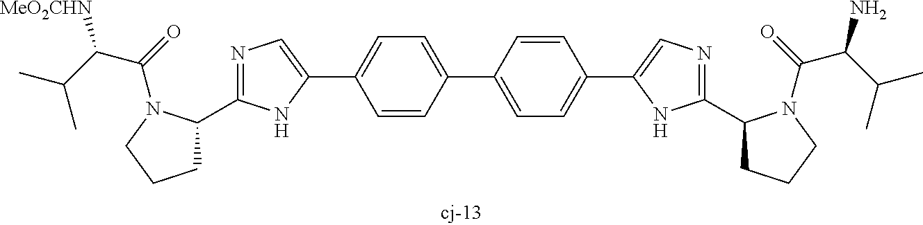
C1C(C2=NC=C(C3=CC=C(C4=CC=C(C5=CN=C(C6CCCN6C(C(C(C)C)N)=O)N5)C=C4)C=C3)N2)N(C(C(C(C)C)[MeO2CHN])=O)CC1
